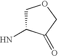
C1C(N)C(=O)CO1
